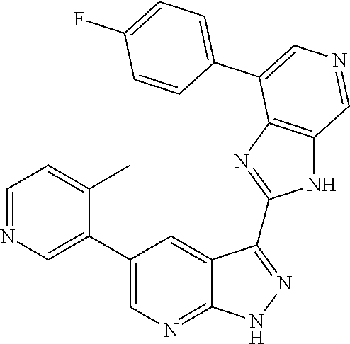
C1=NC=C(C2=CN=C3C(=C2)C(C2=NC4=C(N2)C=NC=C4C2=CC=C(F)C=C2)=NN3)C(C)=C1
